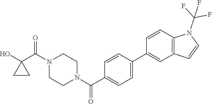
OC1(C(N2CCN(C(=O)C3=CC=C(C4=CC5=C(C=C4)N(C(F)(F)F)C=C5)C=C3)CC2)=O)CC1
